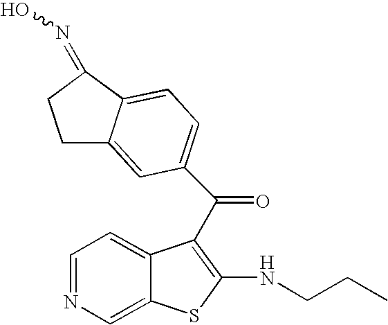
C1C2=CC(C(=O)C3=C(NCCC)SC4=CN=CC=C34)=CC=C2C(=NO)C1
